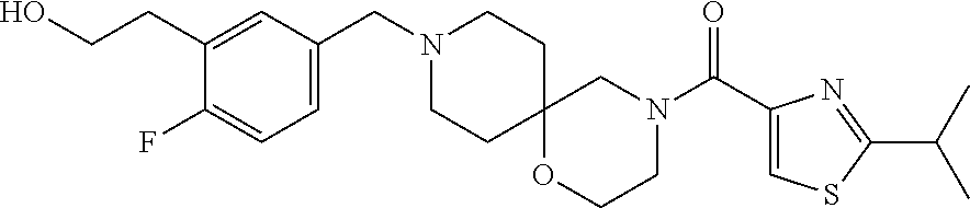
C1CC2(CCN1CC1=CC=C(F)C(CCO)=C1)CN(C(C1=CSC(C(C)C)=N1)=O)CCO2
